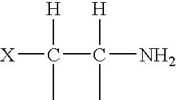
[X]C([H])(C)C(C)([H])N
